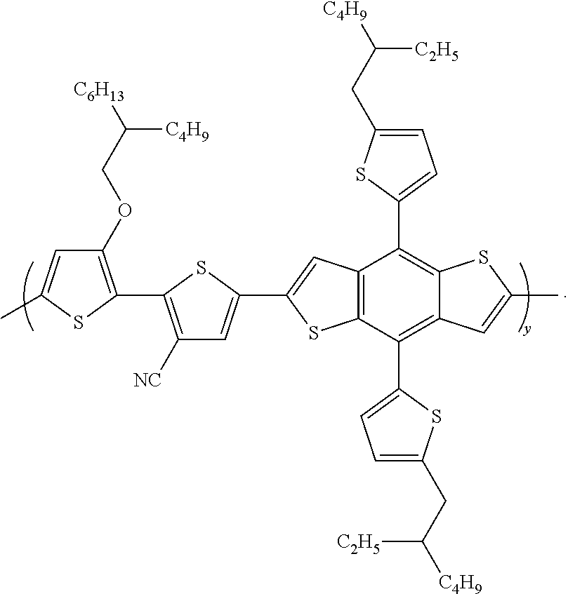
C1(OCC([C6H13])[C4H9])=C(C2=C([NC])C=C(C3=CC4=C(C(C5=CC=C(CC([C4H9])[C2H5])S5)=C5C(=C4C4=CC=C(CC([C4H9])[C2H5])S4)SC(C)=C5)S3)S2)SC(C)=C1
